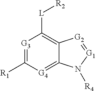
[G3]1=C([R1])[G4]=C2C(=C1[L][R2])[G2]=[G1]N2[R4]
